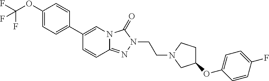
C1(OC(F)(F)F)=CC=C(C2=CN3C(=NN(CCN4CCC(OC5=CC=C(F)C=C5)C4)C3=O)C=C2)C=C1
